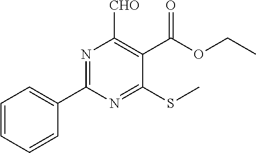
C1=CC=CC(C2=NC([CHO])=C(C(OCC)=O)C(SC)=N2)=C1
